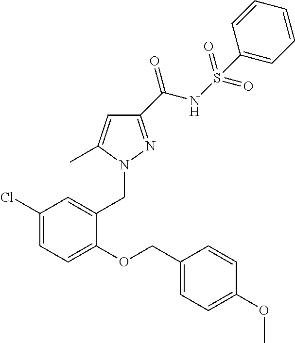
C1(C(NS(=O)(=O)C2=CC=CC=C2)=O)=NN(CC2=CC(Cl)=CC=C2OCC2=CC=C(OC)C=C2)C(C)=C1
